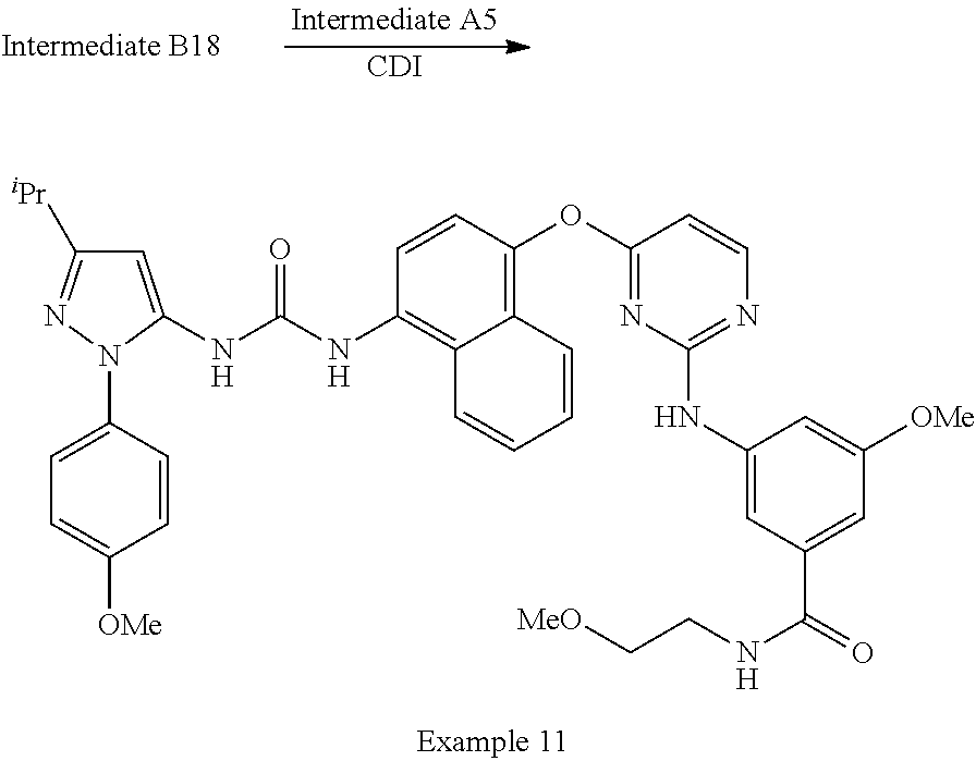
[CDI].C1=C(NC(NC2=C3C(=C(OC4=NC(NC5=CC(C(=O)NCC[MeO])=CC([OMe])=C5)=NC=C4)C=C2)C=CC=C3)=O)N(C2=CC=C([OMe])C=C2)N=C1[iPr]
